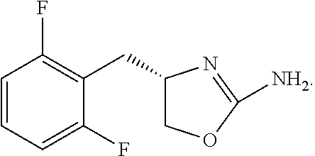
C1=CC=C(F)C(CC2COC([NH2])=N2)=C1F
